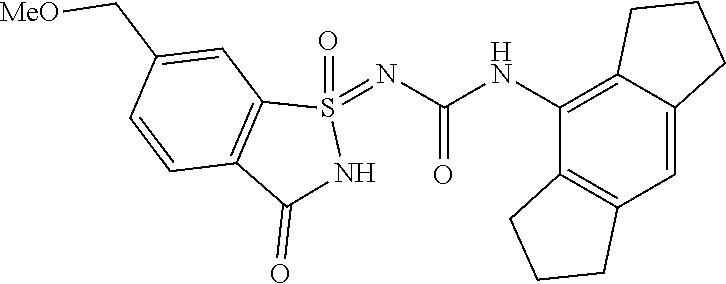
C12=C(C=C3C(=C1NC(=O)N=S1(=O)C4=C(C(=O)N1)C=CC(C[MeO])=C4)CCC3)CCC2
